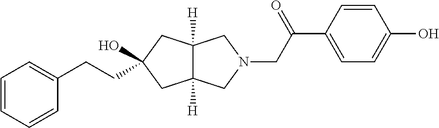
C1=CC=CC(CCC2(O)CC3([H])C([H])(C2)CN(CC(C2=CC=C(O)C=C2)=O)C3)=C1
